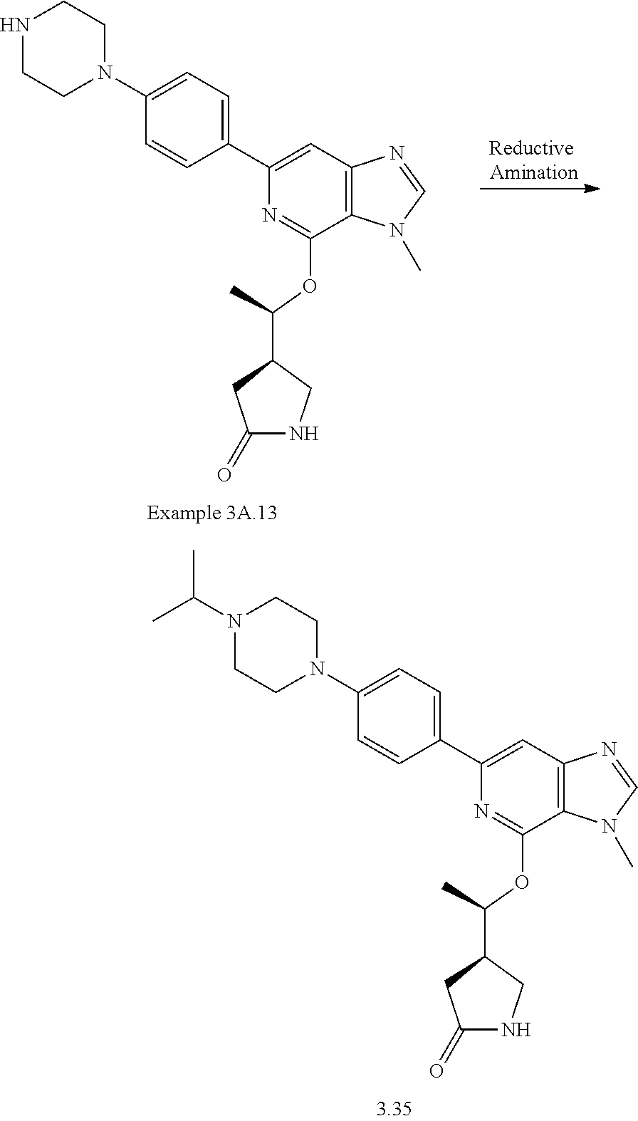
C1(C2=CC=C(N3CCNCC3)C=C2)=CC2=C(C(OC(C3CNC(=O)C3)C)=N1)N(C)C=N2.C1(C2=CC=C(N3CCN(C(C)C)CC3)C=C2)=CC2=C(C(OC(C3CNC(=O)C3)C)=N1)N(C)C=N2
